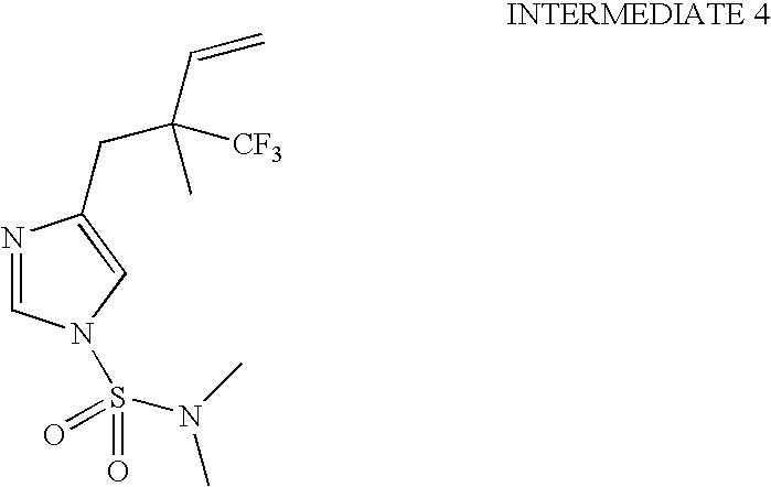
N1=CN(S(=O)(=O)N(C)C)C=C1CC(C=C)(C)[CF3]
